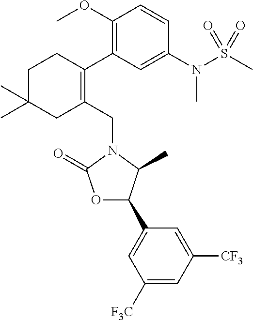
C1(CN2C(=O)OC(C3=CC([F3C])=CC([CF3])=C3)C2C)=C(C2=C(OC)C=CC(N(S(C)(=O)=O)C)=C2)CCC(C)(C)C1
